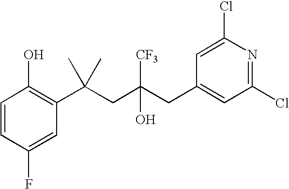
C1=CC(F)=CC(C(CC(CC2=CC(Cl)=NC(Cl)=C2)([CF3])O)(C)C)=C1O
